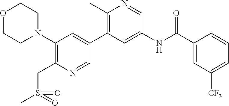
C1(N2CCOCC2)=C(CS(C)(=O)=O)N=CC(C2=C(C)N=CC(NC(C3=CC([CF3])=CC=C3)=O)=C2)=C1
